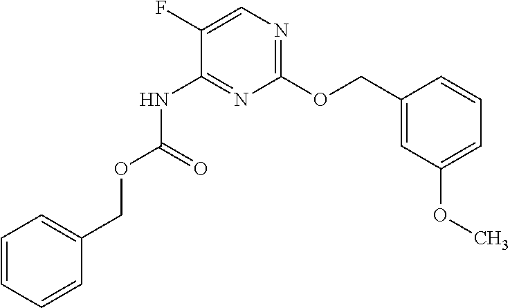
C1(OCC2=CC(OC)=CC=C2)=NC=C(F)C(NC(OCC2=CC=CC=C2)=O)=N1
